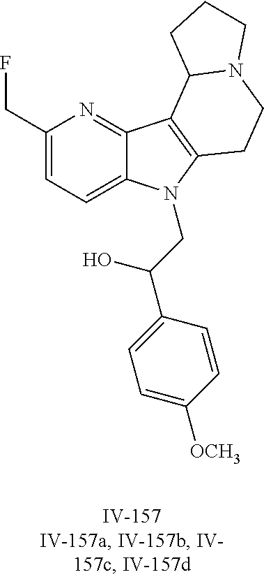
C1(CF)=CC=C2C(=N1)C1=C(N2CC(C2=CC=C([OCH3])C=C2)O)CCN2C1CCC2
